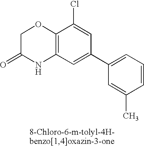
C1C(=O)NC2=C(O1)C(Cl)=CC(C1=CC=CC(C)=C1)=C2
